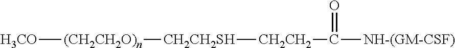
[H3CO][(CH2CH2O)n][CH2CH2SH][CH2CH2]C([NH-(GM-CSF)])=O
